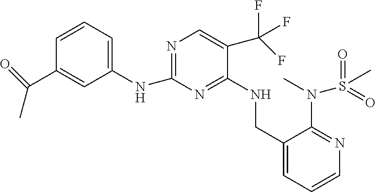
C1(NC2=NC=C(C(F)(F)F)C(NCC3=CC=CN=C3N(C)S(C)(=O)=O)=N2)=CC=CC(C(=O)C)=C1
